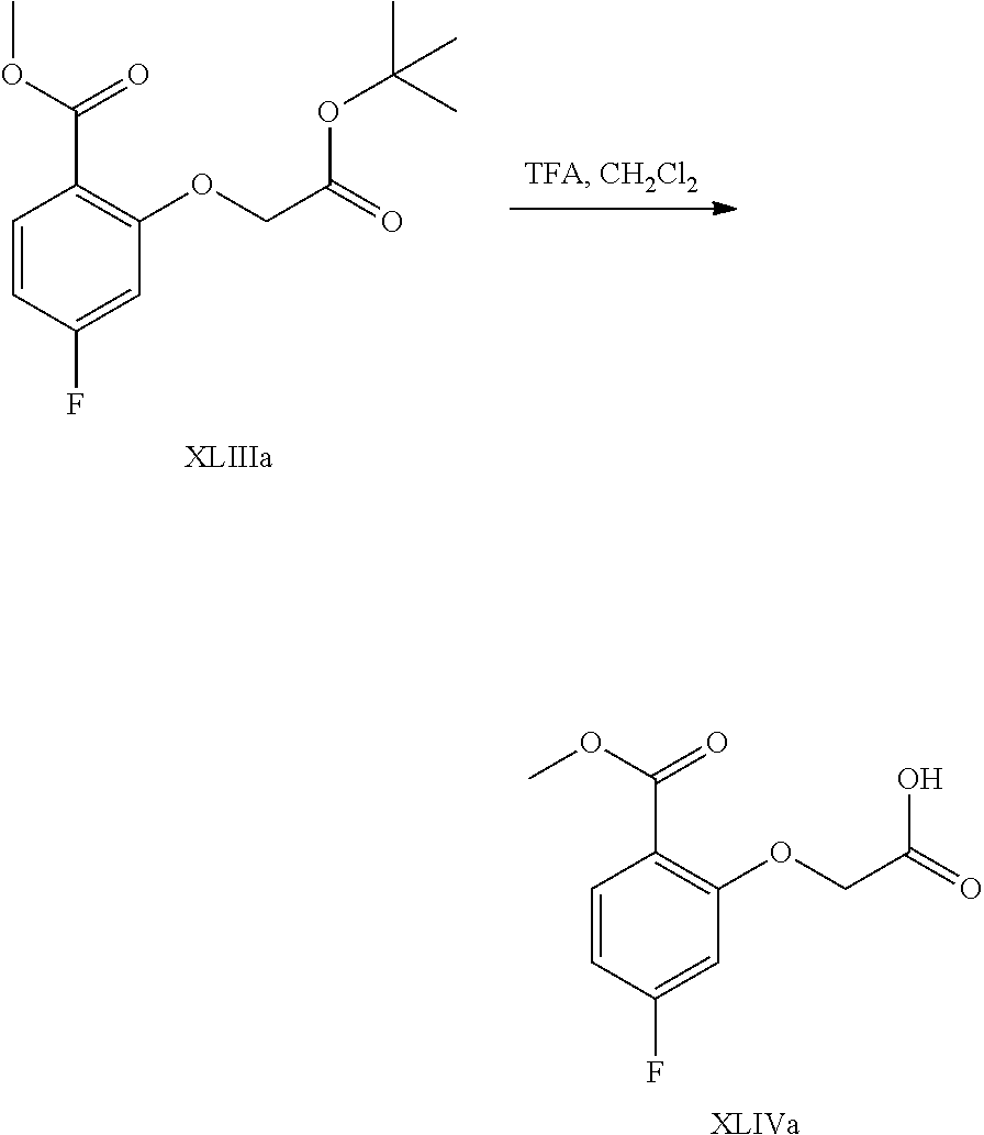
C1=CC(F)=CC(OCC(=O)O)=C1C(OC)=O.[XLIVa].C1=CC(F)=CC(OCC(=O)OC(C)(C)C)=C1C(OC)=O.[XLIIIa]
